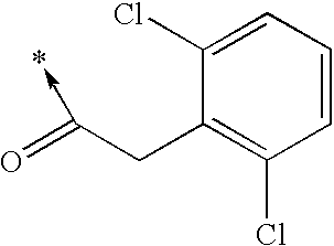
C1=CC=C(Cl)C(CC(=O)->*)=C1Cl
